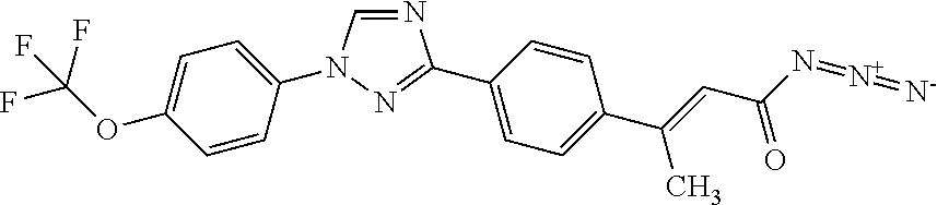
N1=CN(C2=CC=C(OC(F)(F)F)C=C2)N=C1C1=CC=C(C(=CC(N=[N+]=[N-])=O)C)C=C1
